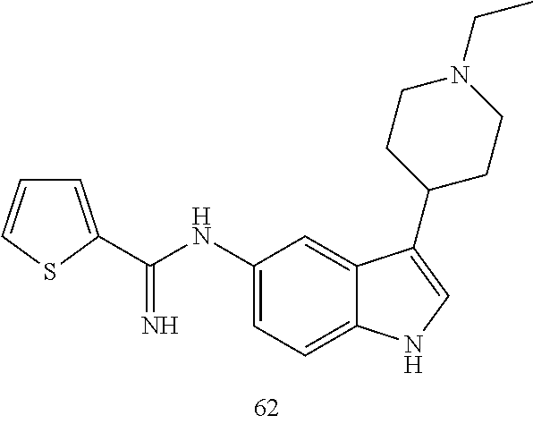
C1(NC(=N)C2=CC=CS2)=CC=C2C(=C1)C(C1CCN(CC)CC1)=CN2
